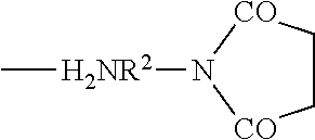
C[H2NR2]N1[CO]CC[CO]1
